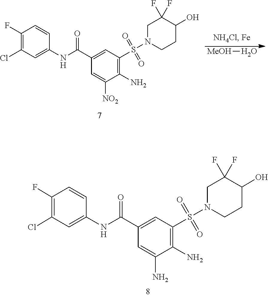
[MeOH]O.C1(C(NC2=CC(Cl)=C(F)C=C2)=O)=CC(S(N2CCC(O)C(F)(F)C2)(=O)=O)=C(N)C([NO2])=C1.C1(C(NC2=CC(Cl)=C(F)C=C2)=O)=CC(S(N2CCC(O)C(F)(F)C2)(=O)=O)=C(N)C(N)=C1
